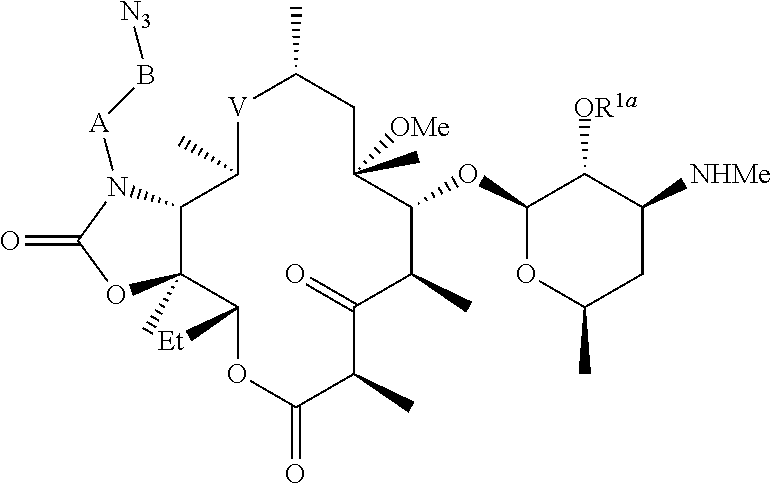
[V]1C(C)CC(C)([OMe])C(OC2OC(C)CC([NHMe])C2[OR1a])C(C)C(=O)C(C)C(=O)OC([Et])C2(C)C(C1C)N([A]B[N3])C(=O)O2
